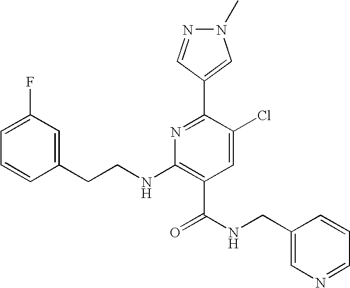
C1=CC(CCNC2=C(C(=O)NCC3=CN=CC=C3)C=C(Cl)C(C3=CN(C)N=C3)=N2)=CC(F)=C1
